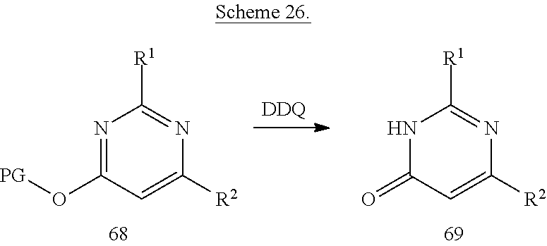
N1=C(O[PG])C=C([R2])N=C1[R1].N1C(=O)C=C([R2])N=C1[R1].[DDQ]
